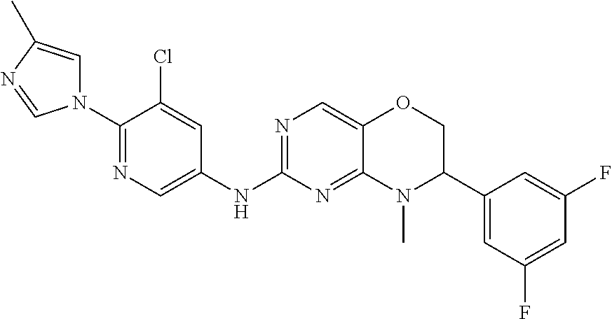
C1(N2C=C(C)N=C2)=NC=C(NC2=NC=C3C(=N2)N(C)C(C2=CC(F)=CC(F)=C2)CO3)C=C1Cl
